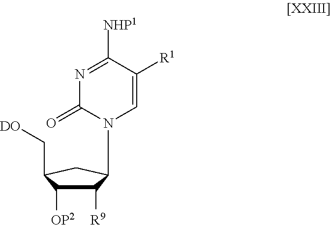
N1=C([NHP1])C([R1])=CN(C2C([R9])C([OP2])C(C[DO])C2)C1=O
